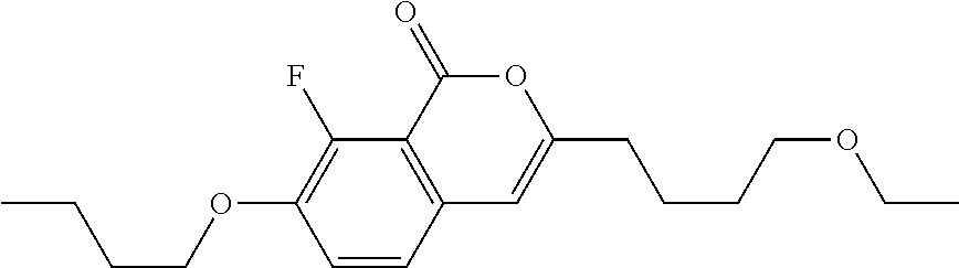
C1=CC2=C(C(F)=C1OCCCC)C(=O)OC(CCCCOCC)=C2
